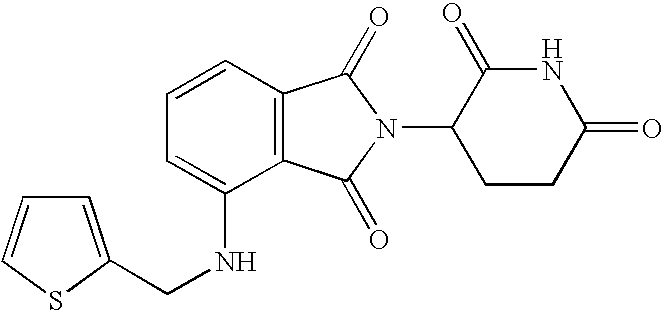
C1=C(NCC2=CC=CS2)C2=C(C=C1)C(=O)N(C1CCC(=O)NC1=O)C2=O
